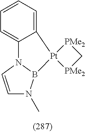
C1=CC=C2C(=C1)N1C=CN(C)B1[Pt]21[PMe2]C[PMe2]1
